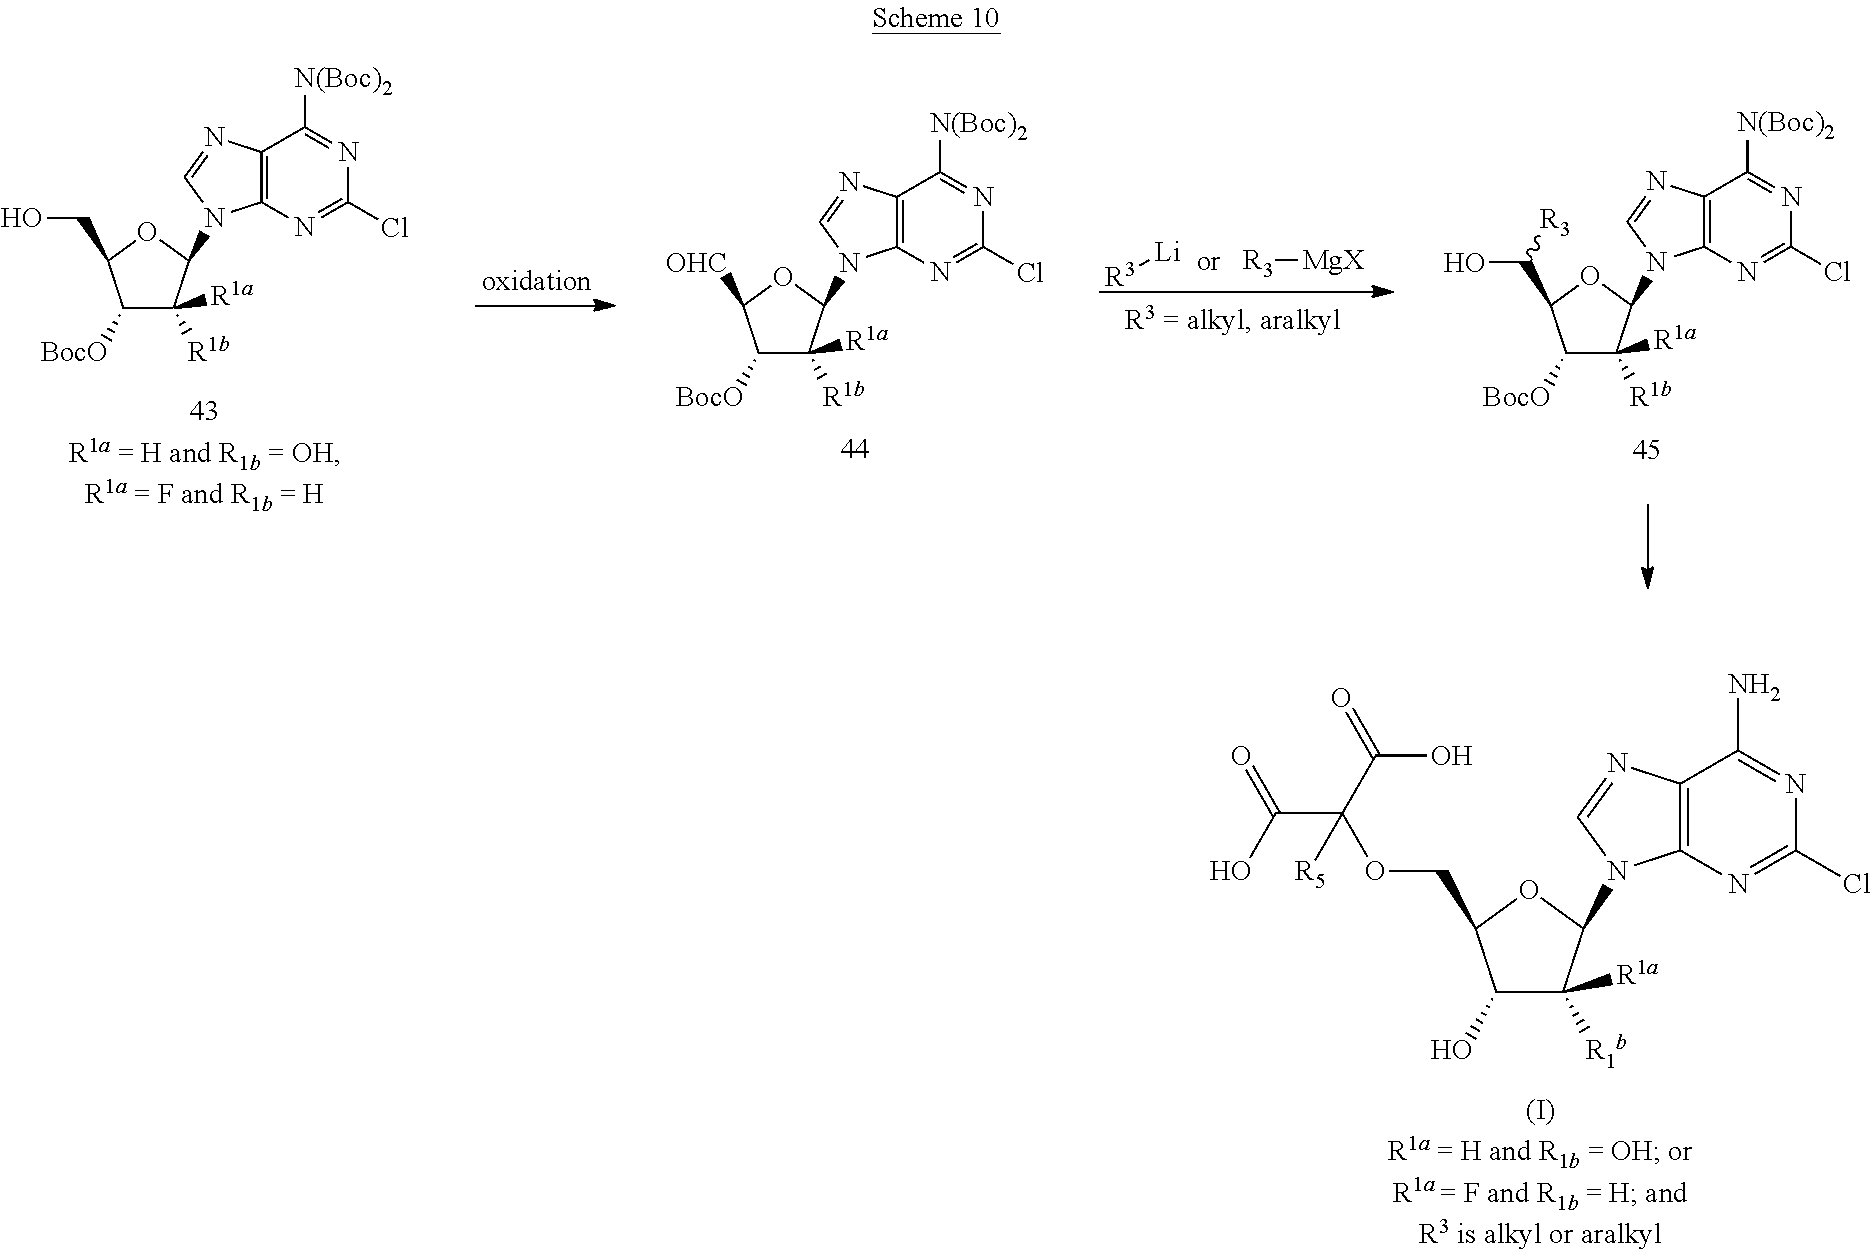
[R3][Li].[R3][MgX].C12=C(N=C(Cl)N=C1[N(Boc)2])N(C1OC(CO)C([BocO])C1([R1b])[R1a])C=N2.C12=C(N=C(Cl)N=C1[N(Boc)2])N(C1OC([OHC])C([BocO])C1([R1b])[R1a])C=N2.C12=C(N=C(Cl)N=C1[N(Boc)2])N(C1OC(C([R3])O)C([BocO])C1([R1b])[R1a])C=N2.C12=C(N=C(Cl)N=C1N)N(C1OC(COC(C(O)=O)(C(O)=O)[R5])C(O)C1([R1b])[R1a])C=N2
